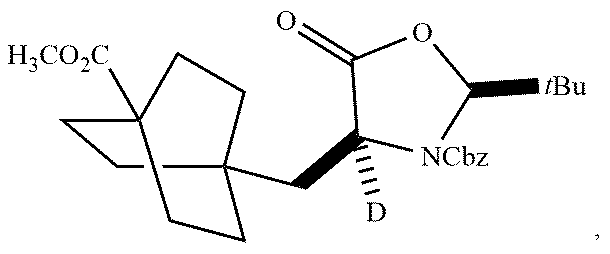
C1(=O)C(CC23CCC([H3CO2C])(CC2)CC3)([D])[NCbz]C([tBu])O1
